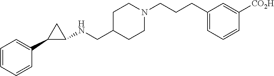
C1=CC=CC(C2C(NCC3CCN(CCCC4=CC=CC([CO2H])=C4)CC3)C2)=C1
